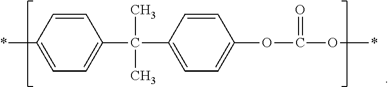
C1=CC(*)=CC=C1C(C1=CC=C(OC(=O)O*)C=C1)(C)C
